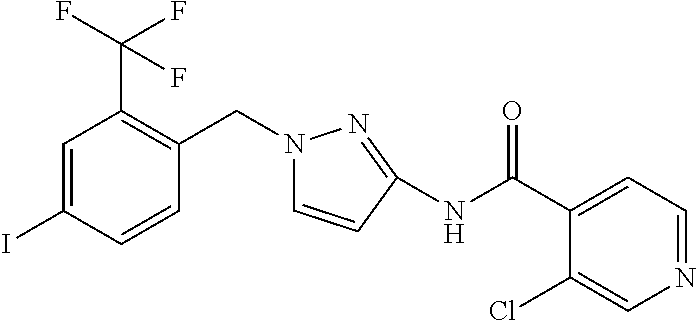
C1=C(I)C=CC(CN2C=CC(NC(C3=CC=NC=C3Cl)=O)=N2)=C1C(F)(F)F
